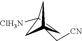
C1C2([ClH3N])CC1(C[CN])C2
